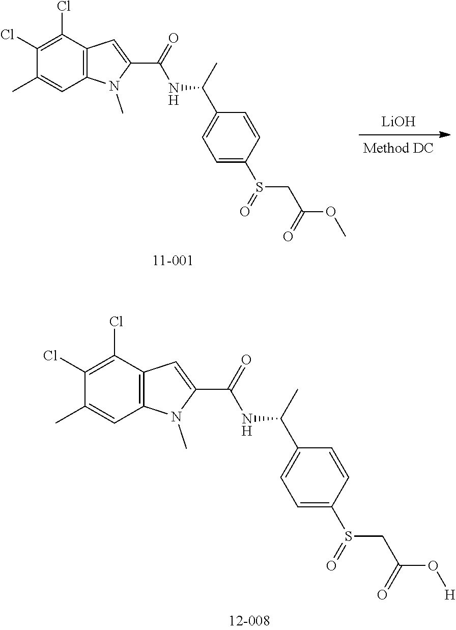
C12=C(C=C(C(=O)NC(C3=CC=C(S(CC(O[H])=O)=O)C=C3)C)N1C)C(Cl)=C(Cl)C(C)=C2.[LiOH].C12=C(C=C(C(=O)NC(C3=CC=C(S(CC(OC)=O)=O)C=C3)C)N1C)C(Cl)=C(Cl)C(C)=C2
